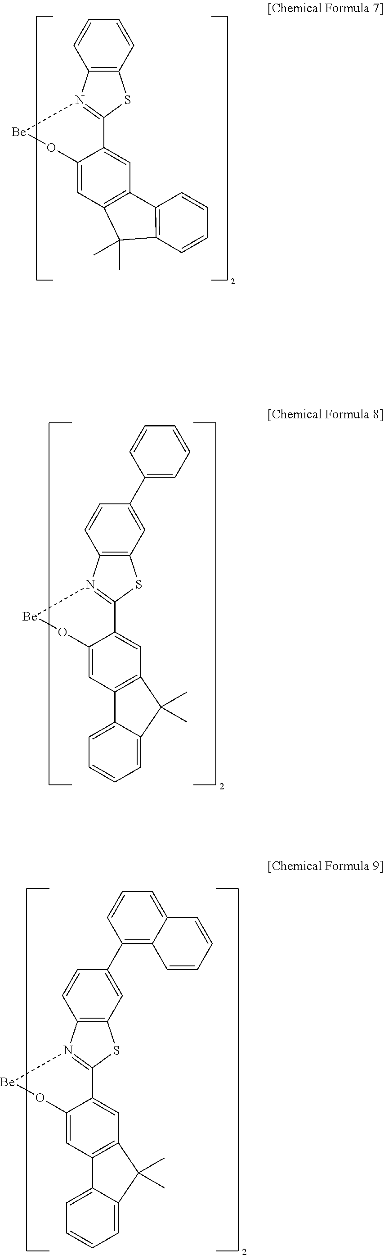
C1=CC2=C(C=C1)SC1=N2[Be]OC2=CC3=C(C=C12)C1=C(C=CC=C1)C3(C)C.C1=CC2=C(C=C1C1=CC=CC=C1)SC1=N2[Be]OC2=CC3=C(C=C12)C(C)(C)C1=CC=CC=C31.C1=CC2=C(C=C1C1=C3C(=CC=C1)C=CC=C3)SC1=N2[Be]OC2=CC3=C(C=C12)C(C)(C)C1=CC=CC=C31
